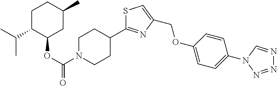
C1(C2=NC(COC3=CC=C(N4C=NN=N4)C=C3)=CS2)CCN(C(=O)OC2CC(C)CCC2C(C)C)CC1
